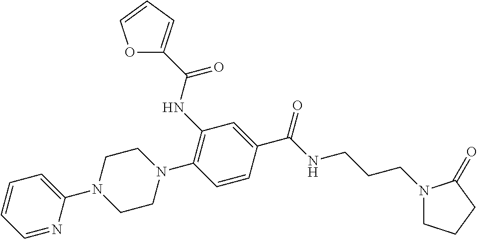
C1=NC(N2CCN(C3=C(NC(=O)C4=CC=CO4)C=C(C(NCCCN4CCCC4=O)=O)C=C3)CC2)=CC=C1
